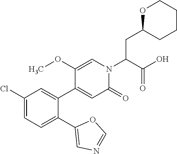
C1(Cl)=CC=C(C2=CN=CO2)C(C2=CC(=O)N(C(CC3CCCCO3)C(O)=O)C=C2OC)=C1
